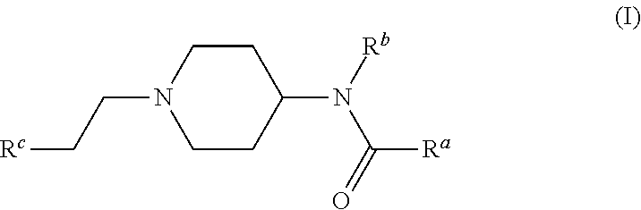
C1CN(CC[Rc])CCC1N([Rb])C(=O)[Ra]
